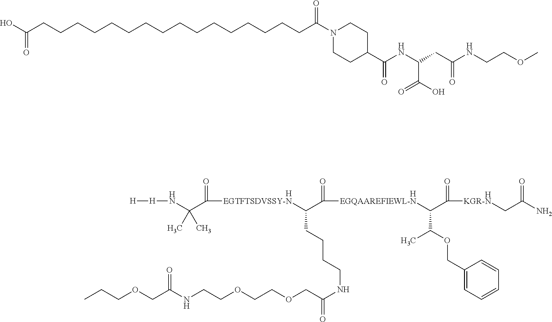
[H].[H].CCCOCC(NCCOCCOCC(NCCCCC(C(=O)[EGQAAREFIEWL-N]C(C([KGR-N]CC(N)=O)=O)C(OCC1=CC=CC=C1)C)[EGTFTSDVSSY-N]C(C(N[H][H])(C)C)=O)=O)=O.[H].OC(CCCCCCCCCCCCCCCCC(N1CCC(C(NC(CC(NCCOC)=O)C(O)=O)=O)CC1)=O)=O
